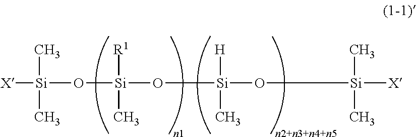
[X][Si](O[Si](O[Si](O[Si](C)(C)[X])([H])C)([R1])C)(C)C
